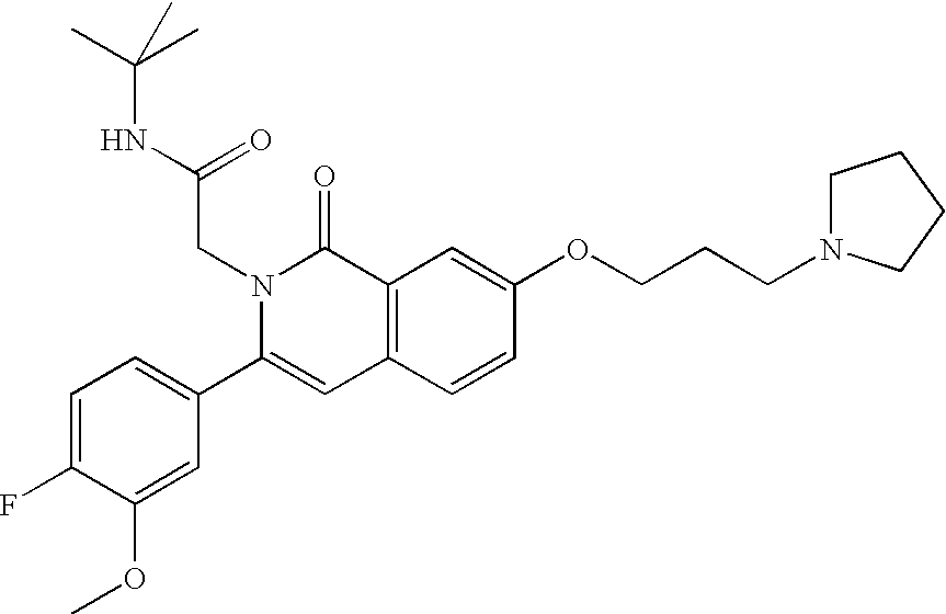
C1=C(F)C(OC)=CC(C2=CC3=C(C(=O)N2CC(=O)NC(C)(C)C)C=C(OCCCN2CCCC2)C=C3)=C1
